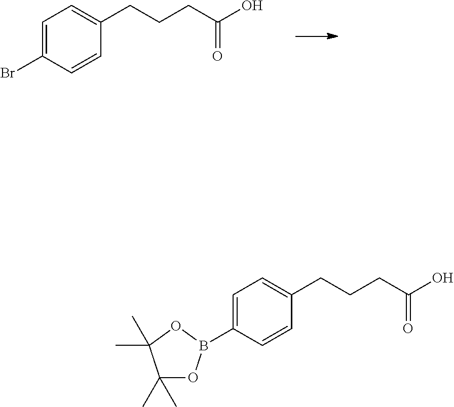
C1=C(Br)C=CC(CCCC(=O)O)=C1.C1=C(B2OC(C)(C)C(C)(C)O2)C=CC(CCCC(=O)O)=C1
